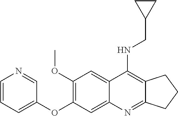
C12=NC3=CC(OC4=CC=CN=C4)=C(OC)C=C3C(NCC3CC3)=C1CCC2
